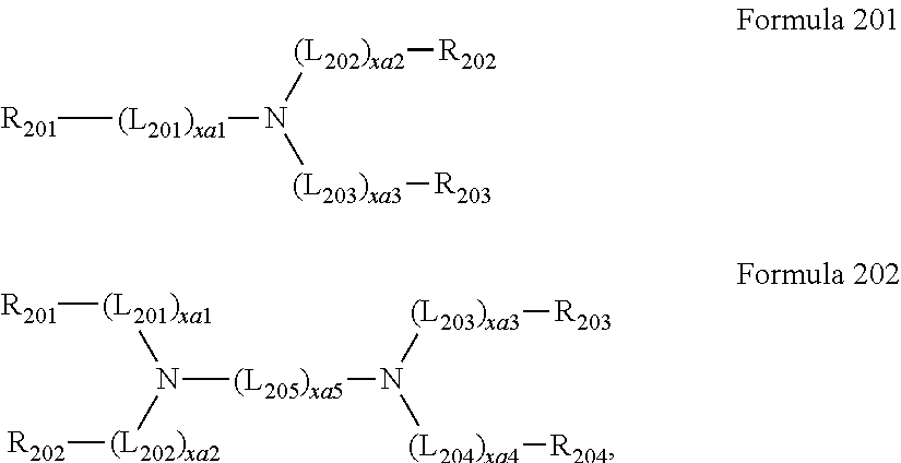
[R201][(L201)xa1]N([(L202)xa2][R202])[(L203)xa3][R203].[(L205)xa5](N([(L203)xa3][R203])[(L204)xa4][R204])N([(L201)xa1][R201])[(L202)xa2][R202]
